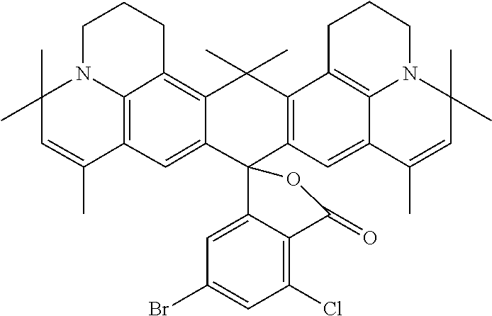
C12=C3C(C)(C)C4=C(C=C5C6=C4CCCN6C(C)(C)C=C5C)C4(C3=CC3=C1N(CCC2)C(C)(C)C=C3C)C1=CC(Br)=CC(Cl)=C1C(=O)O4
